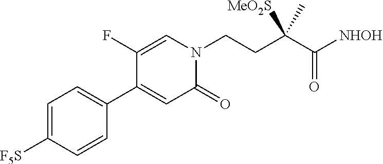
C1=C([F5S])C=CC(C2=CC(=O)N(CCC(C([NHOH])=O)(C)[MeO2S])C=C2F)=C1
